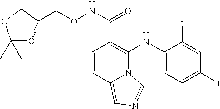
C1=CC2=CN=CN2C(NC2=CC=C(I)C=C2F)=C1C(NOCC1OC(C)(C)OC1)=O
